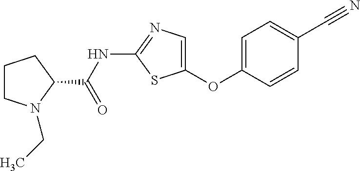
C1=C(OC2=CN=C(NC(=O)C3CCCN3CC)S2)C=CC(C#N)=C1
